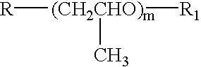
[R][(CH2CHO)m]([R1])C
